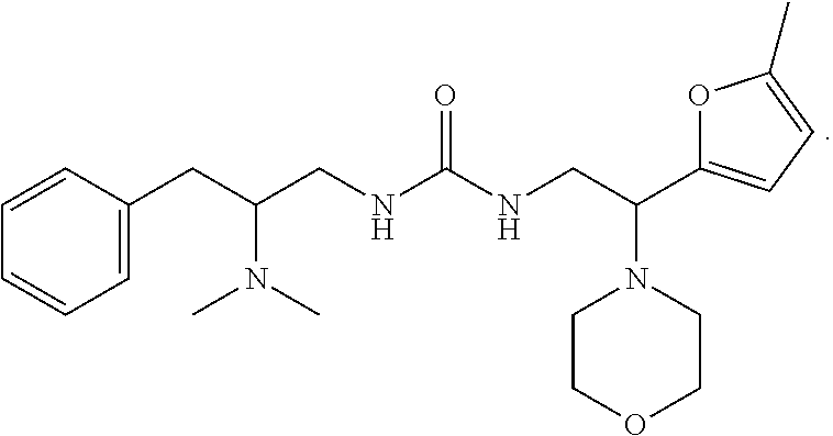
C1=C(CC(CNC(NCC(C2=CC=C(C)O2)N2CCOCC2)=O)N(C)C)C=CC=C1
